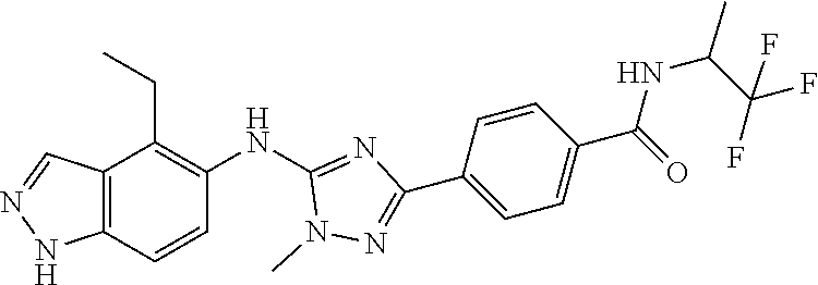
C12=C(C=CC(NC3=NC(C4=CC=C(C(NC(C(F)(F)F)C)=O)C=C4)=NN3C)=C1CC)NN=C2
